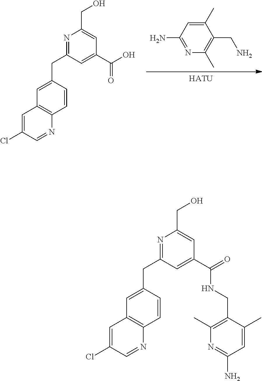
C1(C)=CC(N)=NC(C)=C1CN.[HATU].C1(CC2=NC(CO)=CC(C(O)=O)=C2)=CC2=C(C=C1)N=CC(Cl)=C2.C1(CC2=NC(CO)=CC(C(=O)NCC3=C(C)N=C(N)C=C3C)=C2)=CC2=C(C=C1)N=CC(Cl)=C2
